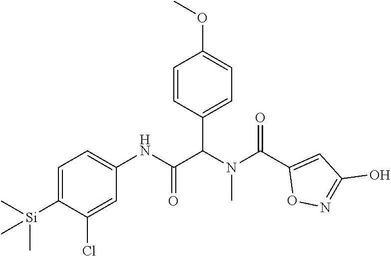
C1=C([Si](C)(C)C)C(Cl)=CC(NC(C(N(C(C2=CC(O)=NO2)=O)C)C2=CC=C(OC)C=C2)=O)=C1
